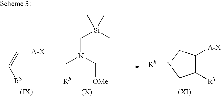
[A-X]C=C[R3].C[Si](C)(C)CN(C[Rb])C[OMe].[Rb]N1CC([R3])C([A-X])C1
